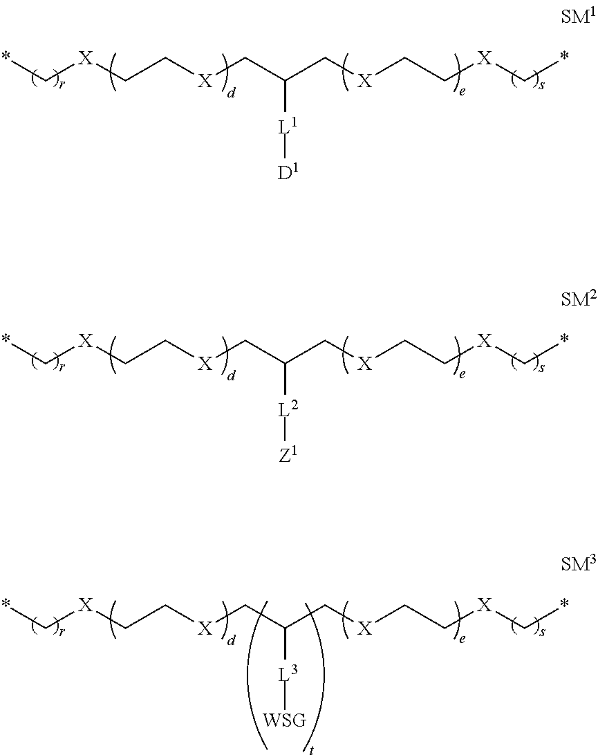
*C[X]CC[X]CC(C[X]CC[X]C*)[L1][D1].*C[X]CC[X]CC(C[X]CC[X]C*)[L2][Z1].*C[X]CC[X]CC(C[X]CC[X]C*)[L3][WSG]
